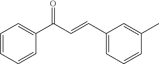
C1=CC=CC(C(C=CC2=CC=CC(C)=C2)=O)=C1
